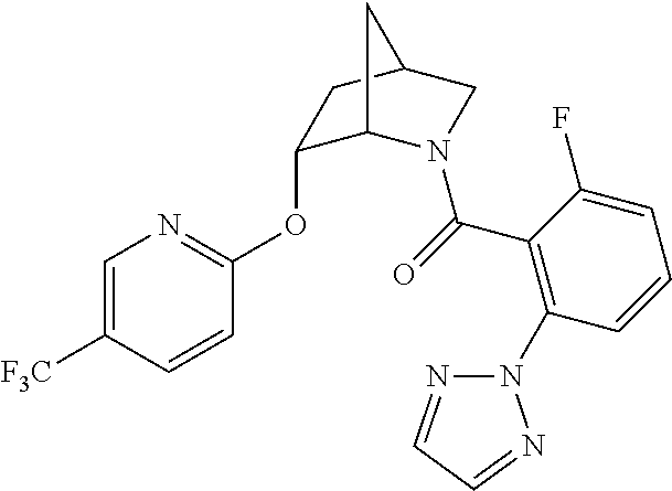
C1=C([F3C])C=CC(OC2C3N(C(=O)C4=C(N5N=CC=N5)C=CC=C4F)CC(C2)C3)=N1
